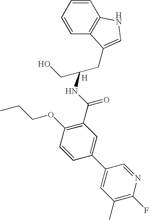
C1=CC=CC2=C1NC=C2CC(CO)NC(C1=C(OCCC)C=CC(C2=CC(C)=C(F)N=C2)=C1)=O.[H]
